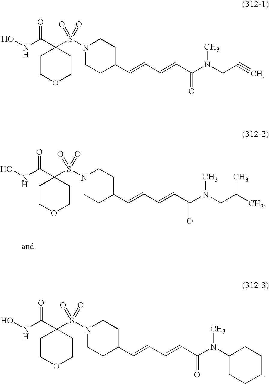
C1(C(NO)=O)(S(N2CCC(C=CC=CC(N(CC#C)C)=O)CC2)(=O)=O)CCOCC1.C1(C(NO)=O)(S(N2CCC(C=CC=CC(N(CC(C)C)C)=O)CC2)(=O)=O)CCOCC1.C1(C(NO)=O)(S(N2CCC(C=CC=CC(N(C3CCCCC3)C)=O)CC2)(=O)=O)CCOCC1
